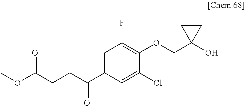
C1(C(C(CC(OC)=O)C)=O)=CC(F)=C(OCC2(O)CC2)C(Cl)=C1
